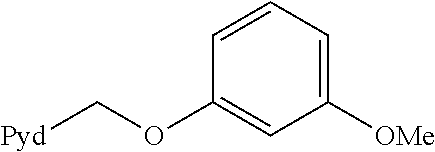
C1([OMe])=CC=CC(OC[Pyd])=C1
